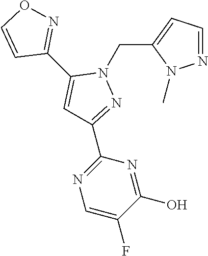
C1(CN2C(C3=NOC=C3)=CC(C3=NC=C(F)C(O)=N3)=N2)=CC=NN1C
